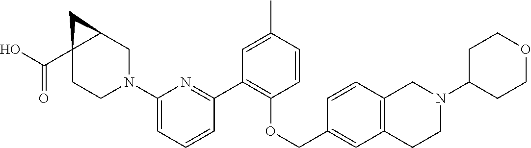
C1CN(C2=CC=CC(C3=C(OCC4=CC5=C(C=C4)CN(C4CCOCC4)CC5)C=CC(C)=C3)=N2)CC2CC12C(O)=O
